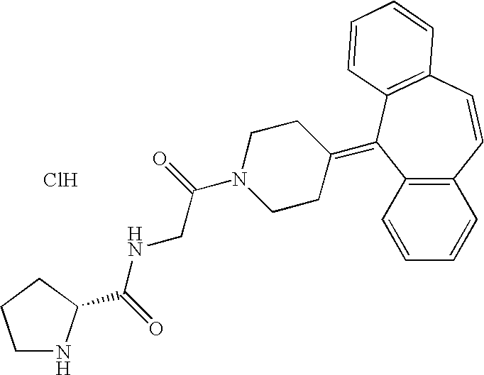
C12=C(C=CC=C1)C(=C1CCN(C(CNC(=O)C3NCCC3)=O)CC1)C1=C(C=C2)C=CC=C1.Cl
